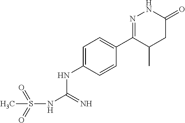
C1=C(NC(NS(=O)(=O)C)=N)C=CC(C2=NNC(=O)CC2C)=C1
